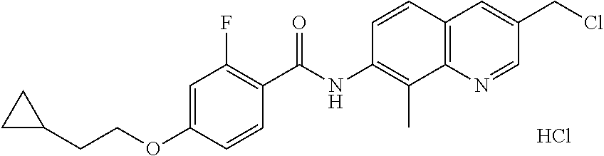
C1=C(OCCC2CC2)C=CC(C(NC2=C(C)C3=C(C=C(CCl)C=N3)C=C2)=O)=C1F.Cl
